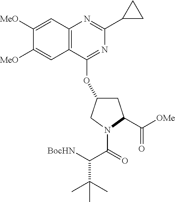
C12=C(C(OC3CC(C(=O)[OMe])N(C(C(C(C)(C)C)[BocHN])=O)C3)=NC(C3CC3)=N1)C=C([MeO])C([MeO])=C2
